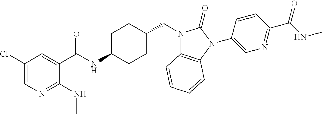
C1(Cl)=CN=C(NC)C(C(NC2CCC(CN3C4=C(N(C5=CN=C(C(NC)=O)C=C5)C3=O)C=CC=C4)CC2)=O)=C1
